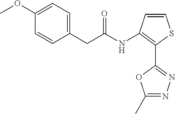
C(C(=O)NC1=C(C2=NN=C(C)O2)SC=C1)C1=CC=C(OC)C=C1
